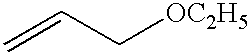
C=CC[OC2H5]
